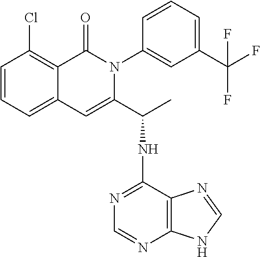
C1=CC=C2C(=C1Cl)C(=O)N(C1=CC(C(F)(F)F)=CC=C1)C(C(C)NC1=NC=NC3=C1N=CN3)=C2
